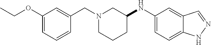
C1=C(OCC)C=C(CN2CCCC(NC3=CC=C4C(=C3)C=NN4)C2)C=C1
